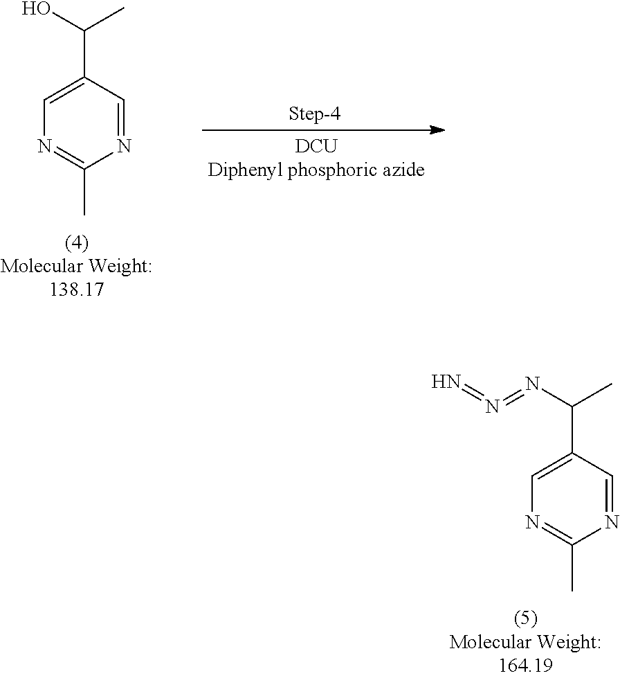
N1=CC(C(C)N=N=N)=CN=C1C.N1=CC(C(C)O)=CN=C1C
